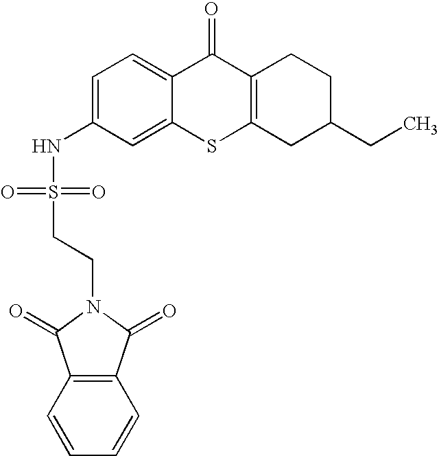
C1=C(NS(CCN2C(=O)C3=C(C2=O)C=CC=C3)(=O)=O)C=C2C(=C1)C(=O)C1=C(S2)CC(CC)CC1
